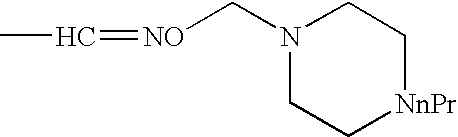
[NO](=CC)CN1CC[NnPr]CC1
